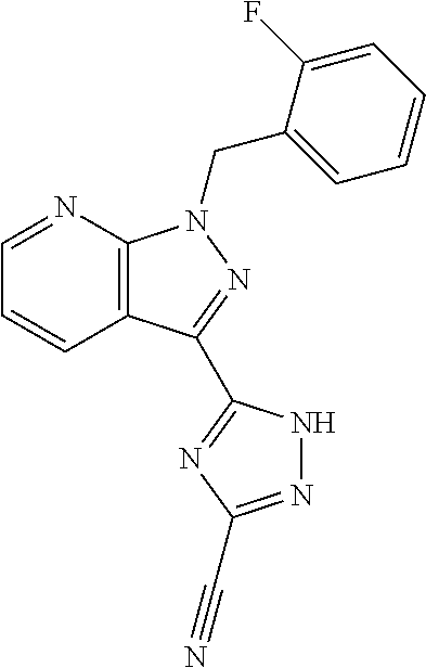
C1=NC2=C(C=C1)C(C1=NC(C#N)=NN1)=NN2CC1=CC=CC=C1F
